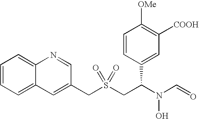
C(S(CC(N(C=O)O)C1=CC([COOH])=C([OMe])C=C1)(=O)=O)C1=CC2=CC=CC=C2N=C1
